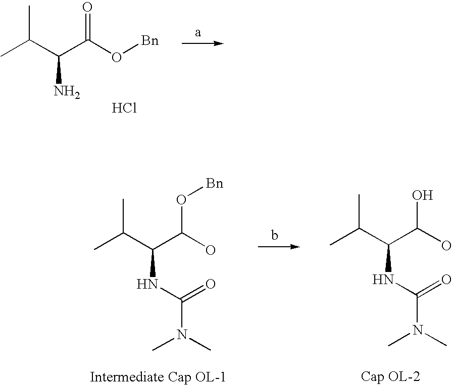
CC(C(C(O[Bn])=O)N)C.Cl.CC(C(C(O)O[Bn])NC(=O)N(C)C)C.CC(C(C(O)O)NC(=O)N(C)C)C
